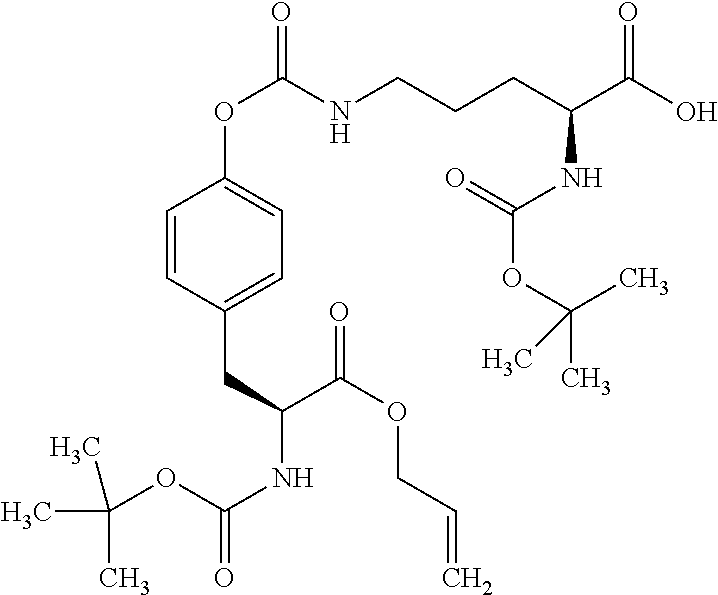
C1=CC(CC(NC(=O)OC(C)(C)C)C(OCC=C)=O)=CC=C1OC(=O)NCCCC(C(O)=O)NC(=O)OC(C)(C)C
